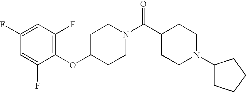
C1(OC2CCN(C(C3CCN(C4CCCC4)CC3)=O)CC2)=C(F)C=C(F)C=C1F
